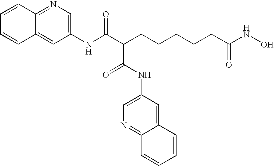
C12=NC=C(NC(C(C(NC3=CN=C4C(=C3)C=CC=C4)=O)CCCCCC(NO)=O)=O)C=C1C=CC=C2
